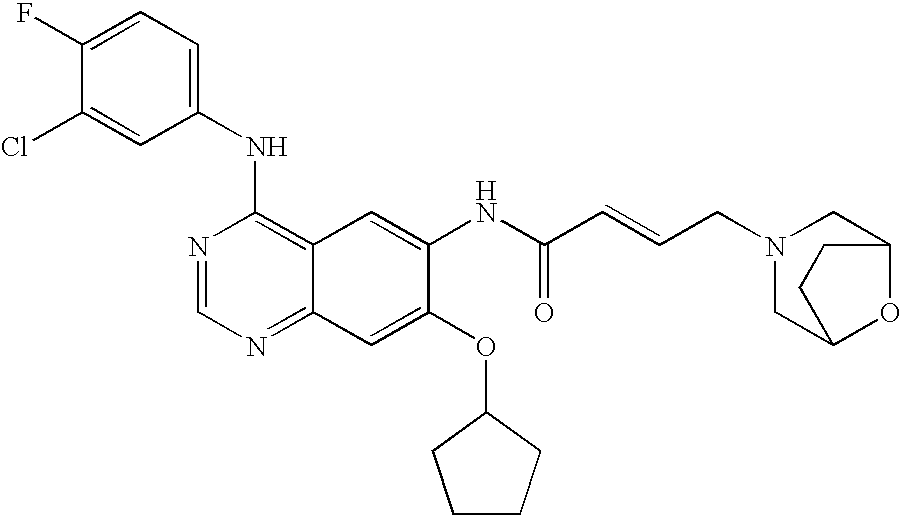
ClC1=CC(NC2=C3C(=NC=N2)C=C(OC2CCCC2)C(NC(C=CCN2CC4OC(C2)CC4)=O)=C3)=CC=C1F
